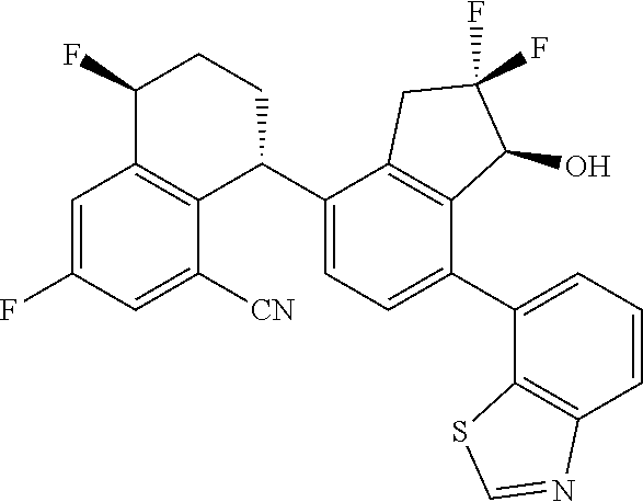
C1=C(F)C=C([CN])C2=C1C(F)CCC2C1=CC=C(C2=CC=CC3=C2SC=N3)C2=C1CC(F)(F)C2O
